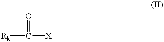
[Rk]C(=O)[X]
